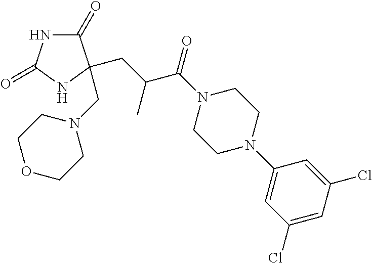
C1(=O)NC(=O)NC1(CN1CCOCC1)CC(C(N1CCN(C2=CC(Cl)=CC(Cl)=C2)CC1)=O)C
